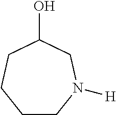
C1CN([H])CC(O)CC1
